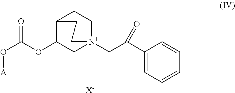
[X-].O([A])C(OC1C2CC[N+](CC(C3=CC=CC=C3)=O)(C1)CC2)=O
